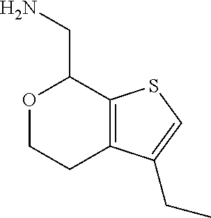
O1CCC2=C(SC=C2CC)C1CN
